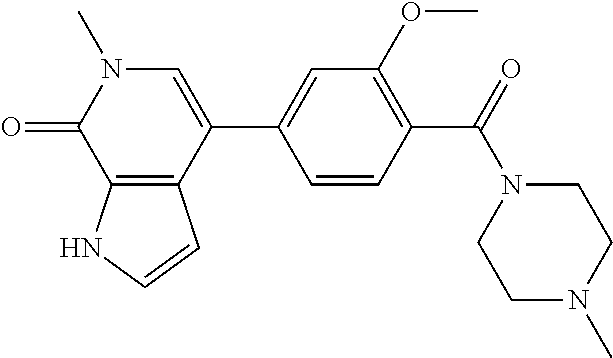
C12=C(C(=O)N(C)C=C1C1=CC(OC)=C(C(N3CCN(C)CC3)=O)C=C1)NC=C2
